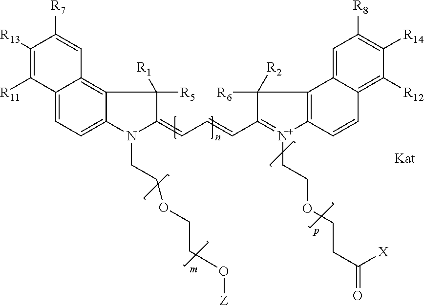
C12=CC=C3C(=C1C=C([R7])C([R13])=C2[R11])C([R5])([R1])C(=CC=CC1=[N+](CCOCCC(=O)[X])C2=C(C4=CC([R8])=C([R14])C([R12])=C4C=C2)C1([R6])[R2])N3CCOCCO[Z]
